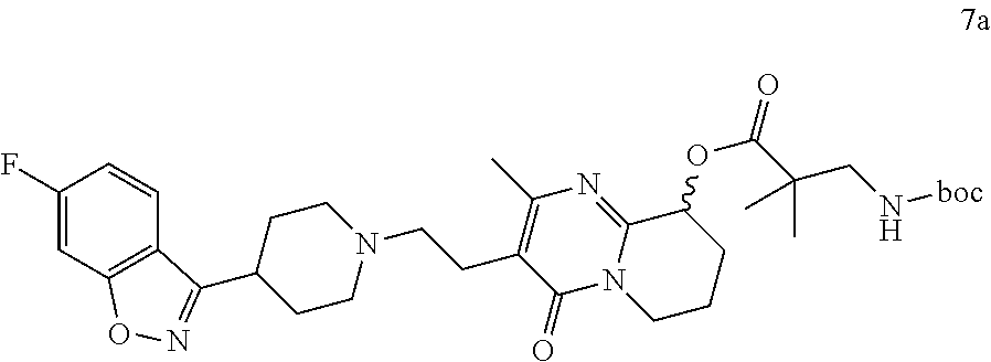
C1(F)=CC2=C(C=C1)C(C1CCN(CCC3=C(C)N=C4N(C3=O)CCCC4OC(C(CN[boc])(C)C)=O)CC1)=NO2
